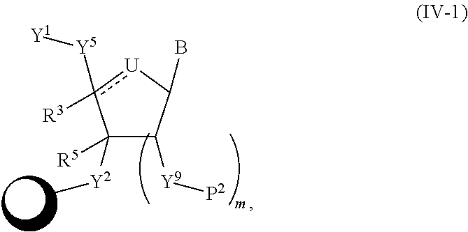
[Y1][Y5]c1([R3])[U]C(B)C([Y9][P2])C1([Y2]C)[R5]
